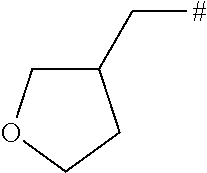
C1C(C[#])CCO1
